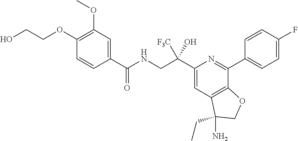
C1(C(CNC(=O)C2=CC(OC)=C(OCCO)C=C2)([F3C])O)=CC2=C(C(C3=CC=C(F)C=C3)=N1)OCC2(N)CC
